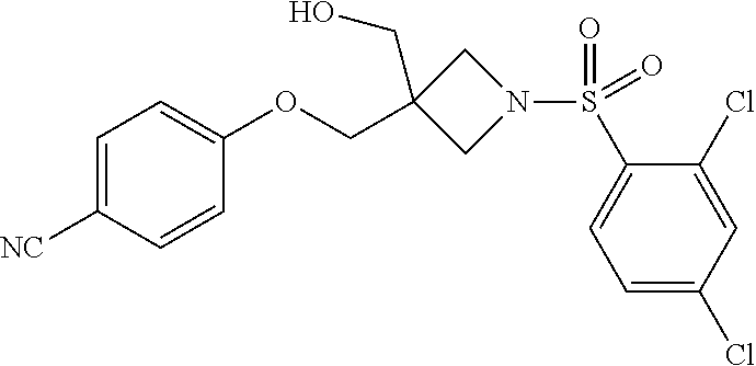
C1=C([NC])C=CC(OCC2(CO)CN(S(C3=CC=C(Cl)C=C3Cl)(=O)=O)C2)=C1
